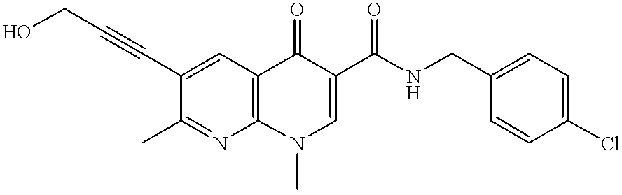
C1(C)=NC2=C(C=C1C#CCO)C(=O)C(C(NCC1=CC=C(Cl)C=C1)=O)=CN2C
